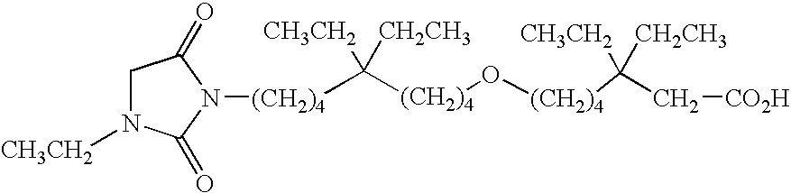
C([(CH2)4]O[(CH2)4]C(C[CO2H])([CH3CH2])[CH2CH3])([CH3CH2])([CH2CH3])[(CH2)4]N1C(=O)CN([CH3CH2])C1=O
